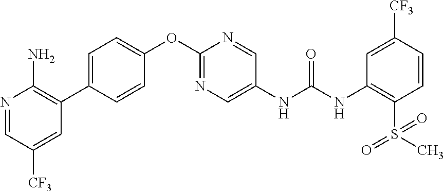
C1(OC2=NC=C(NC(NC3=C(S(C)(=O)=O)C=CC([CF3])=C3)=O)C=N2)=CC=C(C2=C(N)N=CC([CF3])=C2)C=C1
